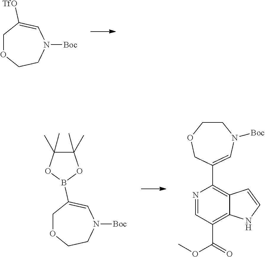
C1OCCN([Boc])C=C1[TfO].C1OCCN([Boc])C=C1B1OC(C)(C)C(C)(C)O1.N1=CC(C(=O)OC)=C2C(=C1C1=CN([Boc])CCOC1)C=CN2
